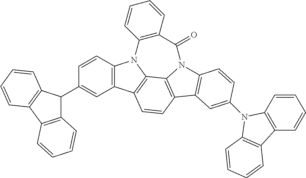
C12=C(C3=C(C1C1=CC4=C(C=C1)N1C5=C4C=CC4=C5N(C5=C4C=C(N4C6=C(C7=C4C=CC=C7)C=CC=C6)C=C5)C(=O)C4=C1C=CC=C4)C=CC=C3)C=CC=C2
